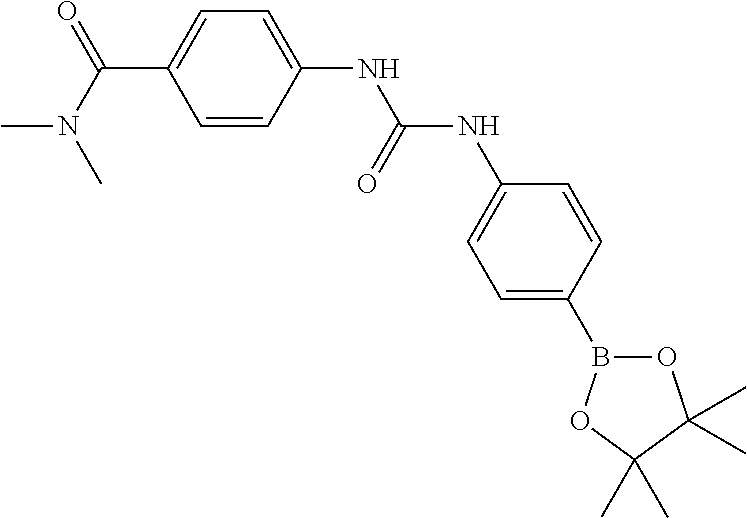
C(C1=CC=C(NC(NC2=CC=C(B3OC(C)(C)C(C)(C)O3)C=C2)=O)C=C1)(N(C)C)=O
